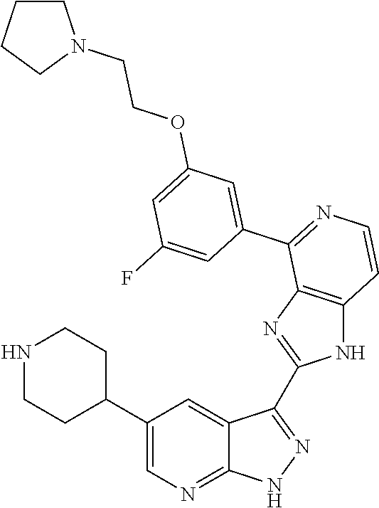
N1CCC(C2=CN=C3C(=C2)C(C2=NC4=C(N2)C=CN=C4C2=CC(OCCN4CCCC4)=CC(F)=C2)=NN3)CC1
